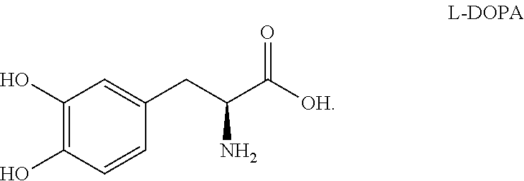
C1(O)=C(O)C=CC(CC(C([OH])=O)N)=C1
